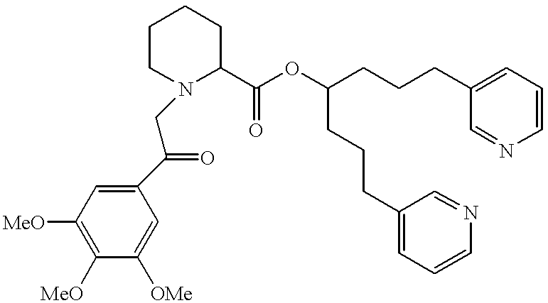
C1CN(CC(=O)C2=CC([MeO])=C([MeO])C([OMe])=C2)C(C(OC(CCCC2=CC=CN=C2)CCCC2=CC=CN=C2)=O)CC1
